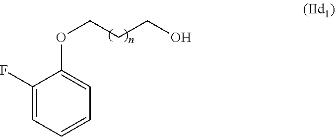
C1(F)=CC=CC=C1OCCCO
